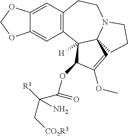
C12=CC3=C(C=C1OCO2)CCN1C2(C3([H])C(OC(C(C[CO2R3])(N)[R1])=O)C(OC)=C2)CCC1
